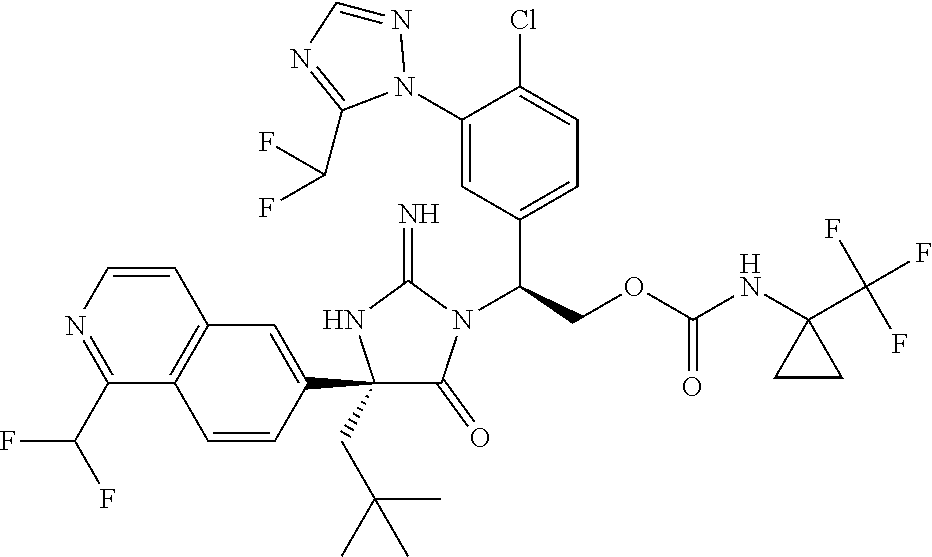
C1(C2=CC3=C(C=C2)C(C(F)F)=NC=C3)(CC(C)(C)C)C(=O)N(C(COC(NC2(C(F)(F)F)CC2)=O)C2=CC=C(Cl)C(N3N=CN=C3C(F)F)=C2)C(=N)N1
